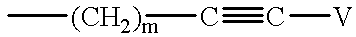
C[(CH2)m]C#C[V]
